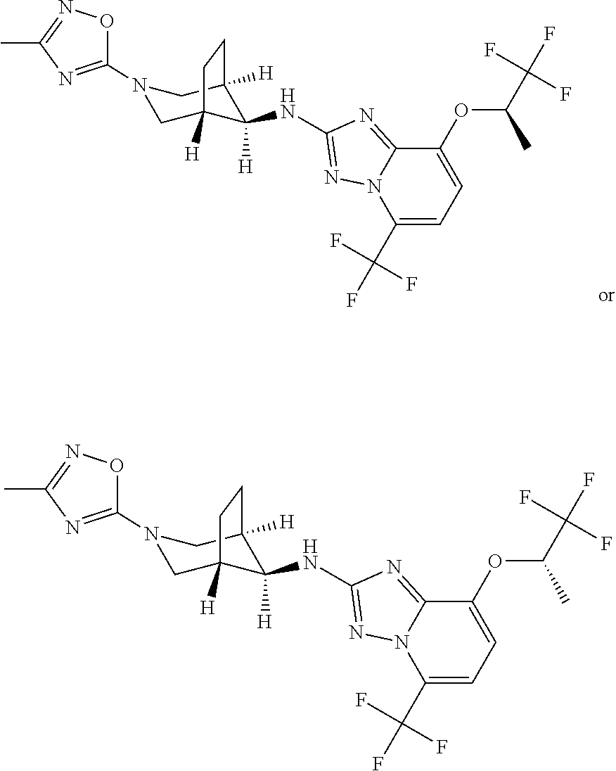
C1C2([H])C([H])(NC3=NN4C(=N3)C(OC(C(F)(F)F)C)=CC=C4C(F)(F)F)C([H])(CN1C1=NC(C)=NO1)CC2.C1C2([H])C([H])(NC3=NN4C(=N3)C(OC(C(F)(F)F)C)=CC=C4C(F)(F)F)C([H])(CN1C1=NC(C)=NO1)CC2
